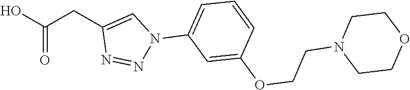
OC(CC1=CN(C2=CC=CC(OCCN3CCOCC3)=C2)N=N1)=O
